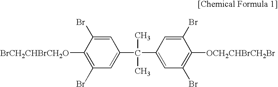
C1=C(Br)C([BrCH2CHBrCH2O])=C(Br)C=C1C(C1=CC(Br)=C([OCH2CHBrCH2Br])C(Br)=C1)(C)C
